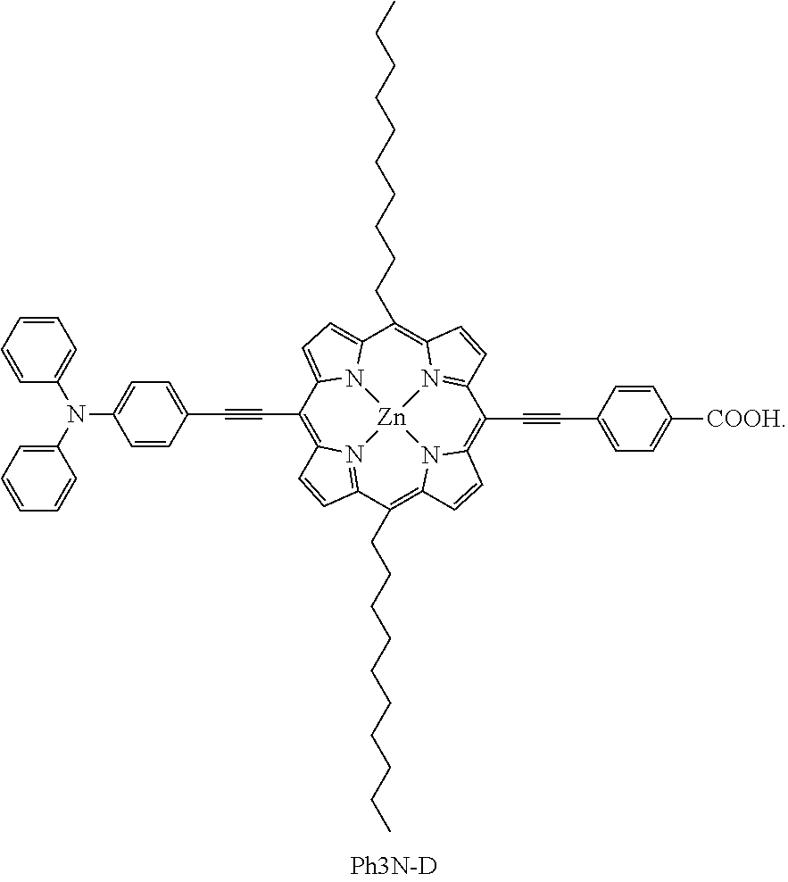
C1(C#CC2=CC=C(N(C3=CC=CC=C3)C3=CC=CC=C3)C=C2)=C2N3=C(C=C2)C(CCCCCCCCCC)=C2N4C(=C(C#CC5=CC=C([COOH])C=C5)C5=N6C(=C(CCCCCCCCCC)C7=CC=C1N7[Zn]643)C=C5)C=C2
